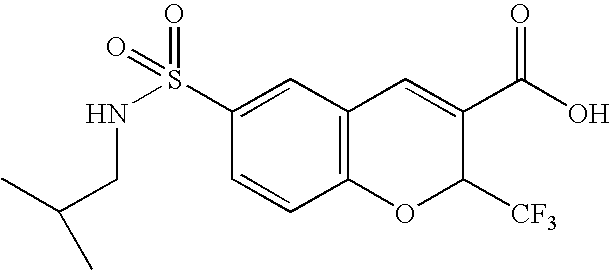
C1(S(NCC(C)C)(=O)=O)=CC2=C(C=C1)OC([CF3])C(C(O)=O)=C2
